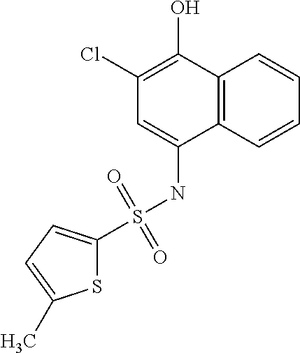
C12=C(C=CC=C1)C(NS(=O)(=O)C1=CC=C(C)S1)=CC(Cl)=C2O
